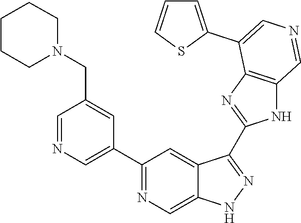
C1(C2=CN=CC(CN3CCCCC3)=C2)=NC=C2C(=C1)C(C1=NC3=C(N1)C=NC=C3C1=CC=CS1)=NN2
